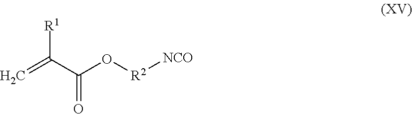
C=C(C(O[R2][NCO])=O)[R1]
